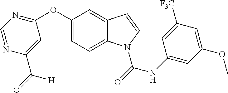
C1(OC2=NC=NC(C([H])=O)=C2)=CC=C2C(=C1)C=CN2C(NC1=CC(OC)=CC([F3C])=C1)=O
